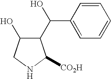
C1(C(O)C2=CC=CC=C2)C(O)CNC1[CO2H]
